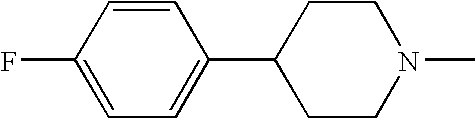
C1=CC(F)=CC=C1C1CCN(C)CC1
